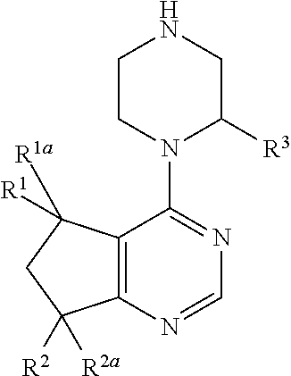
C12=C(N=CN=C1N1C([R3])CNCC1)C([R2])([R2a])CC2([R1])[R1a]
